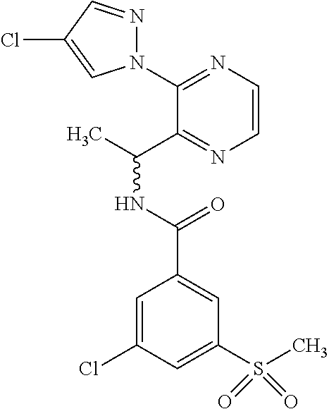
C1(N2N=CC(Cl)=C2)=NC=CN=C1C(C)NC(=O)C1=CC(S(C)(=O)=O)=CC(Cl)=C1
